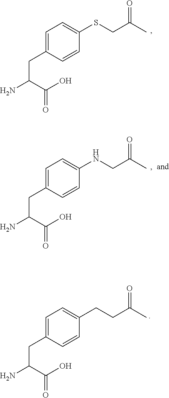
C1=C(CC(C(=O)O)N)C=CC(SCC(C)=O)=C1.C1=C(CC(C(=O)O)N)C=CC(NCC(C)=O)=C1.C1=C(CC(C(=O)O)N)C=CC(CCC(C)=O)=C1
